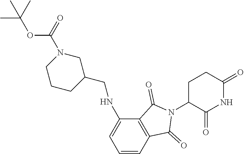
C1C(N2C(=O)C3=C(C2=O)C=CC=C3NCC2CN(C(=O)OC(C)(C)C)CCC2)C(=O)NC(=O)C1
